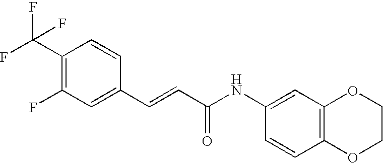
C(=CC(=O)NC1=CC2=C(C=C1)OCCO2)C1=CC(F)=C(C(F)(F)F)C=C1
